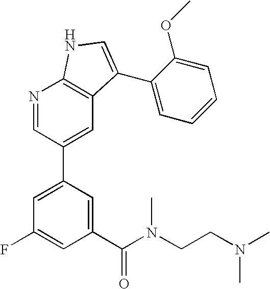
C1(C(N(CCN(C)C)C)=O)=CC(C2=CC3=C(N=C2)NC=C3C2=CC=CC=C2OC)=CC(F)=C1
